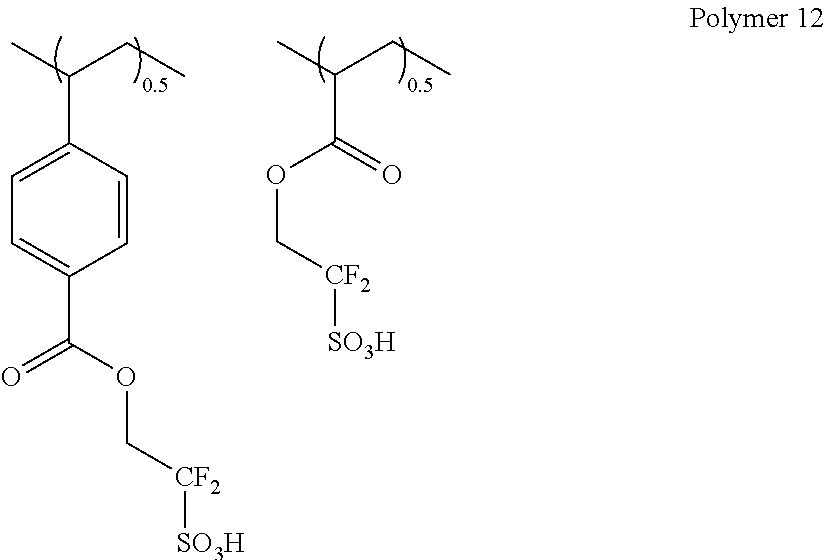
C(OC[CF2][SO3H])(=O)C(C)CC.C1=C(C(C)CC)C=CC(C(OC[CF2][SO3H])=O)=C1
